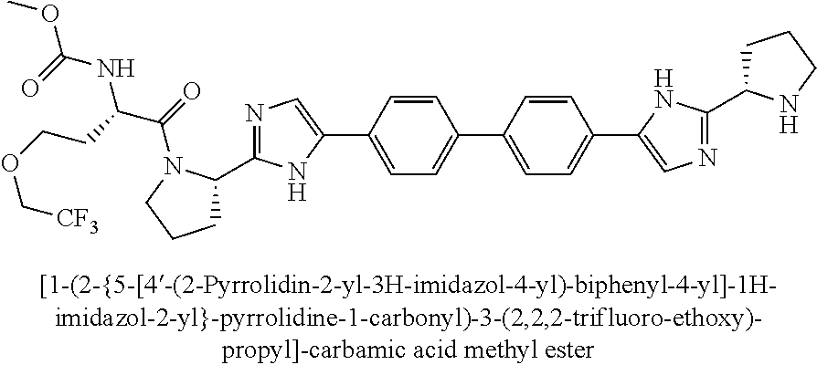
C1C(C2=NC=C(C3=CC=C(C4=CC=C(C5=CN=C(C6CCCN6)N5)C=C4)C=C3)N2)N(C(=O)C(CCOC[CF3])NC(=O)OC)CC1
